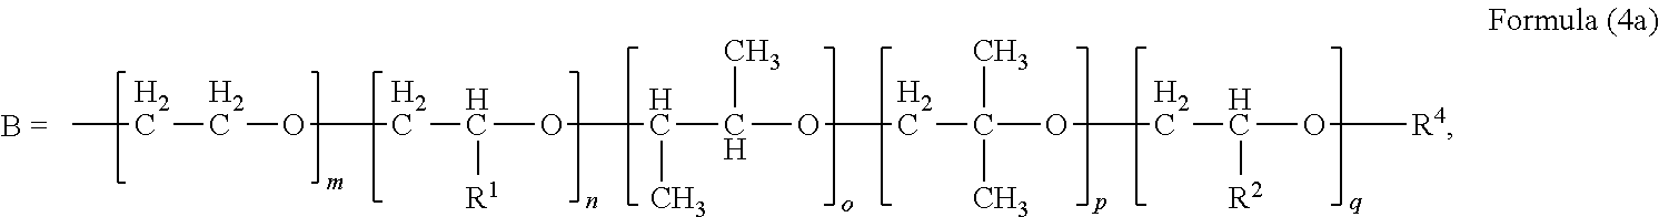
CCCOCC(OC(C(OCC(OCC(O[R4])[R2])(C)C)C)C)[R1]
